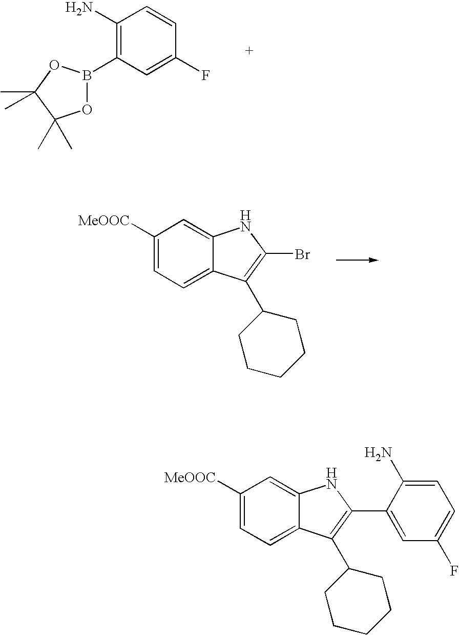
C1(N)=C(B2OC(C)(C)C(C)(C)O2)C=C(F)C=C1.C1([MeOOC])=CC=C2C(=C1)NC(Br)=C2C1CCCCC1.C1([MeOOC])=CC=C2C(=C1)NC(C1=CC(F)=CC=C1N)=C2C1CCCCC1
